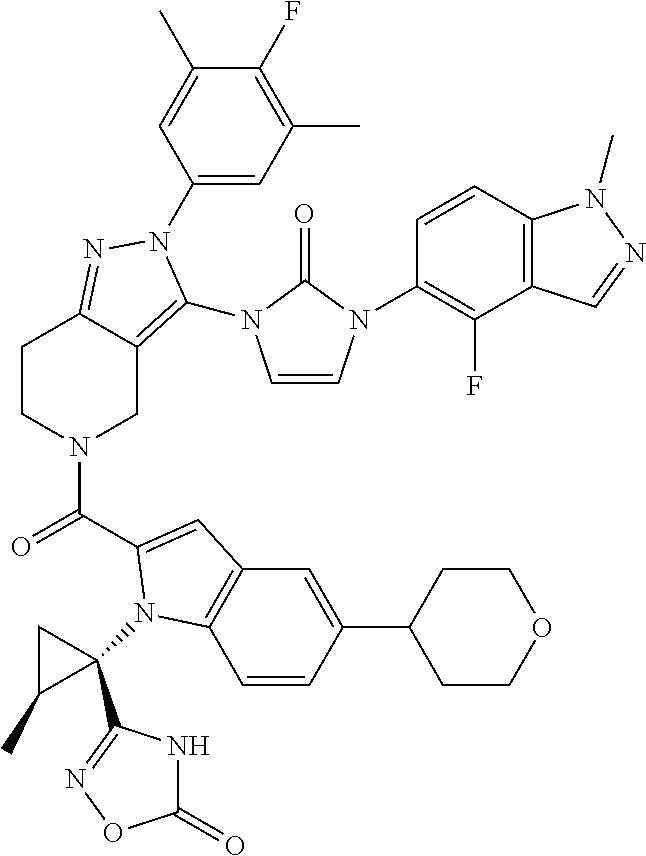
C1(N2C(N3C=CN(C4=C(F)C5=C(C=C4)N(C)N=C5)C3=O)=C3CN(C(=O)C4=CC5=C(C=CC(C6CCOCC6)=C5)N4C4(C5=NOC(=O)N5)CC4C)CCC3=N2)=CC(C)=C(F)C(C)=C1
